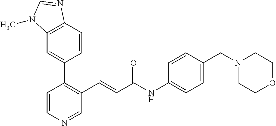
C1(C2=C(C=CC(NC3=CC=C(CN4CCOCC4)C=C3)=O)C=NC=C2)=CC2=C(C=C1)N=CN2C
